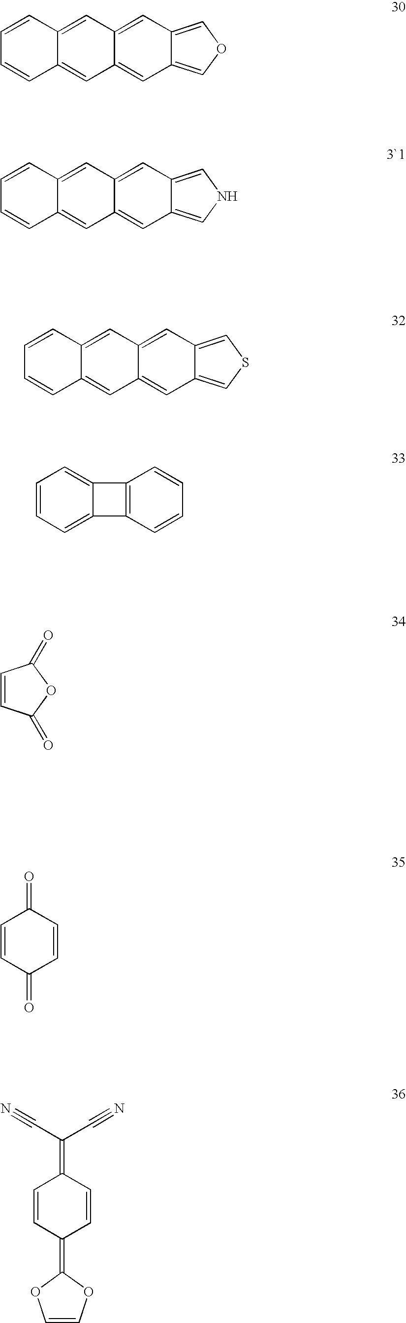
C12=CC3=COC=C3C=C1C=C1C(=C2)C=CC=C1.C12=CC3=CNC=C3C=C1C=C1C(=C2)C=CC=C1.C1=CC=C2C(=C1)C1=C2C=CC=C1.C1=CC(=O)OC1=O.C1=CC(=O)C=CC1=O.C(=C1C=CC(=C2OC=CO2)C=C1)(C#N)C#N.C12=CC3=CSC=C3C=C1C=C1C(=C2)C=CC=C1
